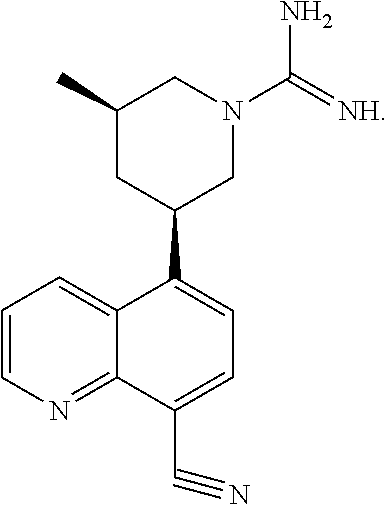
C12=CC=CN=C1C(C#N)=CC=C2C1CN(C(=[NH])N)CC(C)C1
